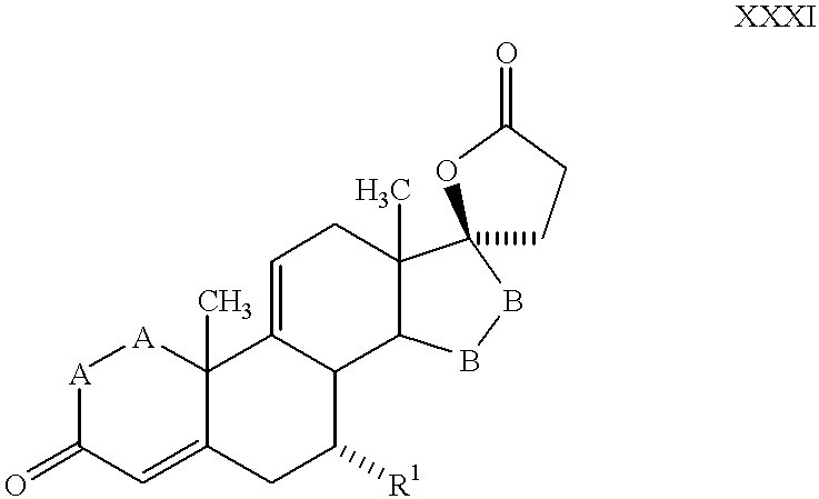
[A]1C(=O)C=C2C(C)([A]1)C1=CCC3(C)C(C1C([R1])C2)BBC31CCC(=O)O1
